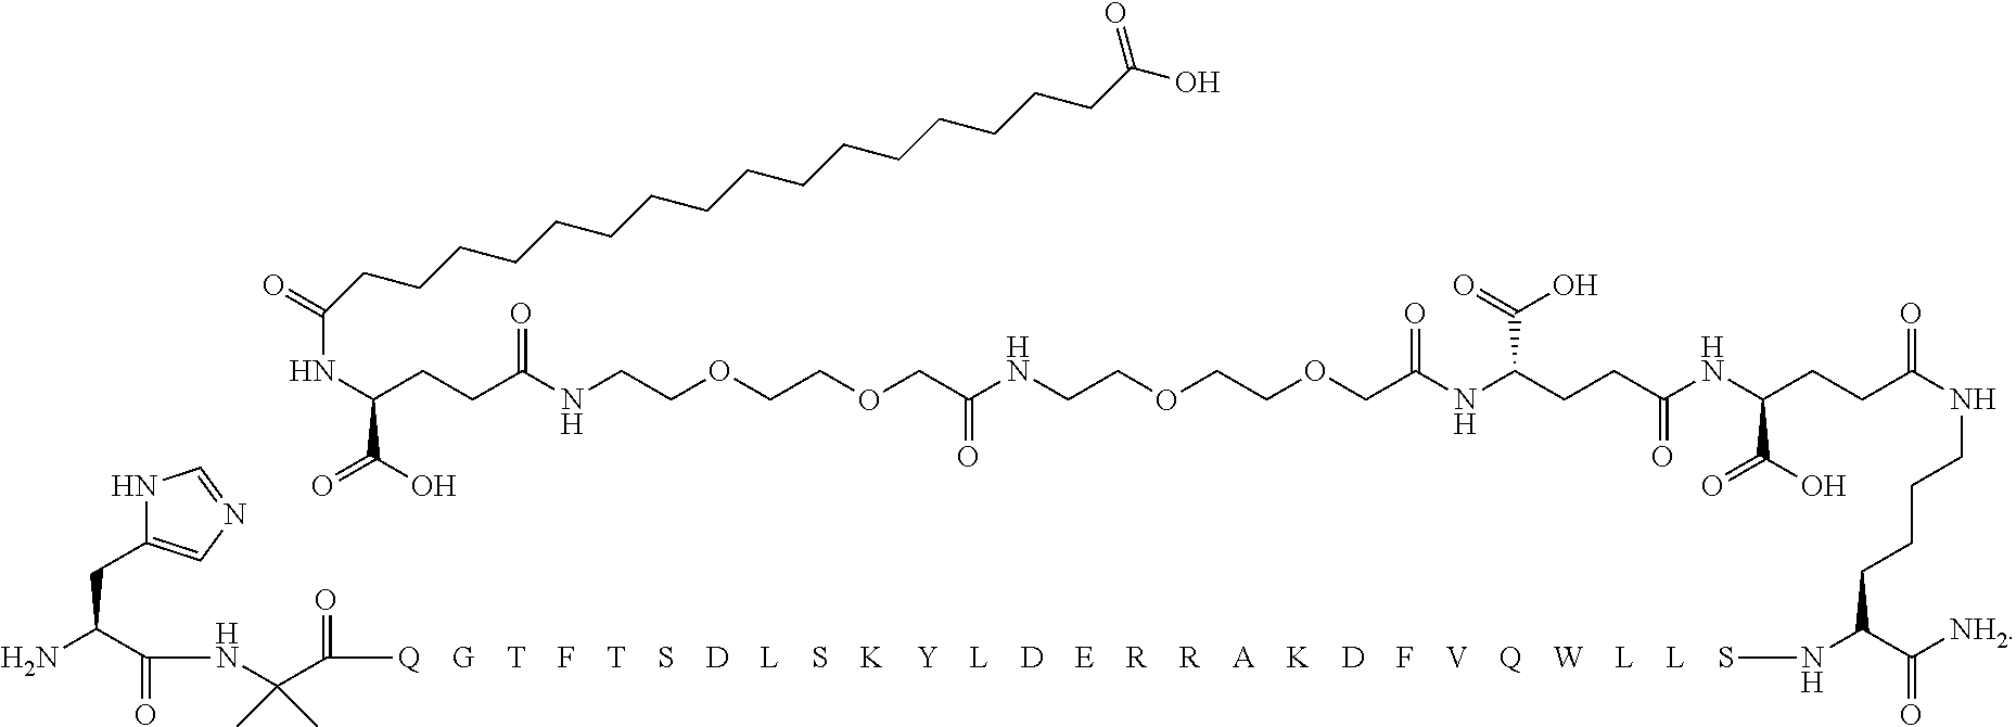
N(C(CCC(NCCOCCOCC(NCCOCCOCC(NC(CCC(NC(CCC(NCCCCC(C([NH2])=O)N[Q    G    T    F    T    S    D    L    S    K    Y    L    D    E    R    R    A    K    D    F    V    Q    W    L    L    S]C(C(NC(C(N)CC1=CN=CN1)=O)(C)C)=O)=O)C(O)=O)=O)C(=O)O)=O)=O)=O)C(O)=O)C(CCCCCCCCCCCCCCCCC(O)=O)=O
